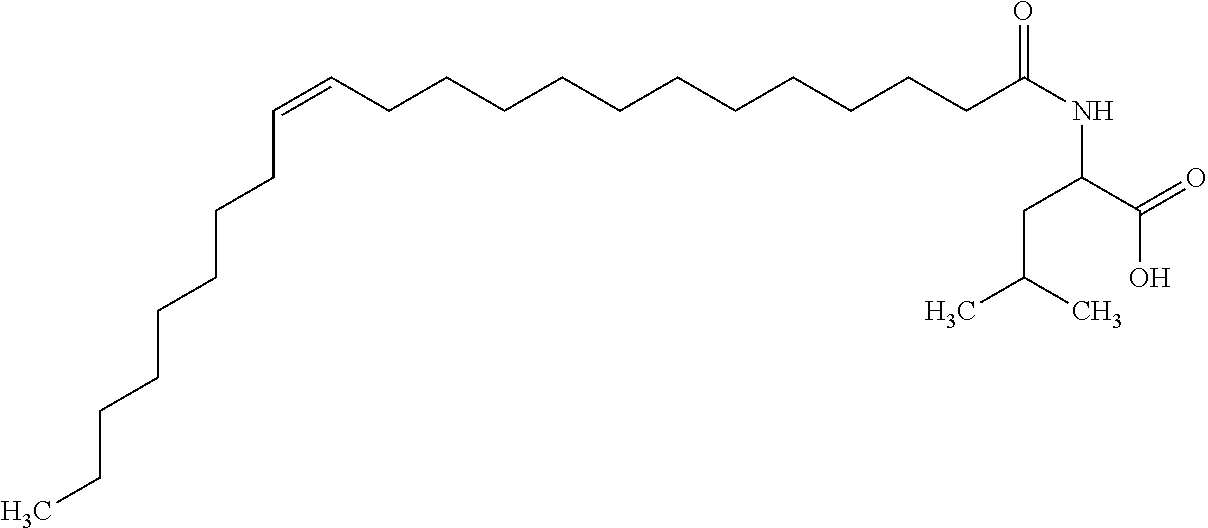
C(C(C)C)C(C(=O)O)NC(CCCCCCCCCCCC=CCCCCCCCC)=O
